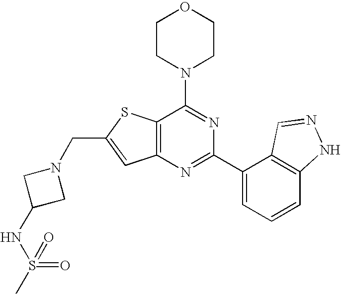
C1CN(C2=NC(C3=CC=CC4=C3C=NN4)=NC3=C2SC(CN2CC(NS(C)(=O)=O)C2)=C3)CCO1
